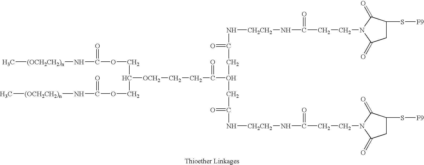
C[(OCH2CH2)n]NC(=O)OCC(COC(=O)N[(OCH2CH2)n]C)[OCH2]CCC(=O)O(CC(=O)N[CH2CH2]NC(=O)CCN1C(=O)C(S[F9])CC1=O)CC(=O)N[CH2CH2]NC(=O)CCN1C(=O)C(S[F9])CC1=O
